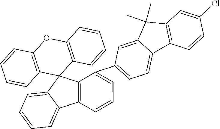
C1=CC2=C(C=C1)C1(C3=C(O2)C=CC=C3)C2=CC=CC=C2C2=C1C(C1=CC=C3C(=C1)C(C)(C)C1=C3C=CC(Cl)=C1)=CC=C2
